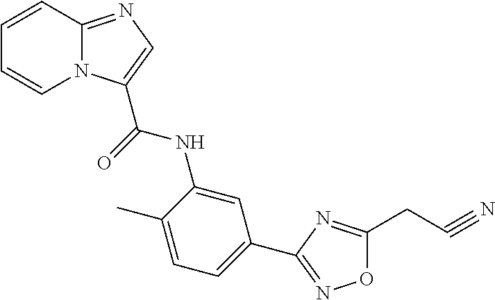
N12C(=NC=C1C(=O)NC1=CC(C3=NOC(CC#N)=N3)=CC=C1C)C=CC=C2
